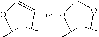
C(C=COC(C)C)(C)C.C(OCOC(C)C)(C)C
